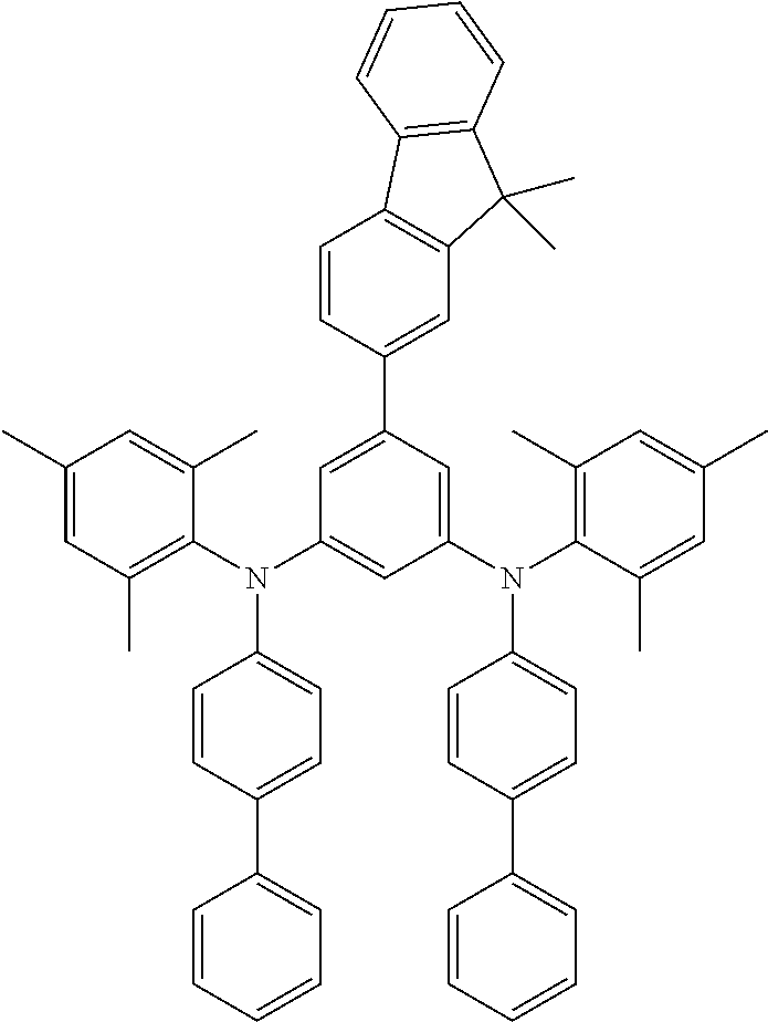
C1(C)=CC(C)=C(N(C2=CC(N(C3=C(C)C=C(C)C=C3C)C3=CC=C(C4=CC=CC=C4)C=C3)=CC(C3=CC4=C(C=C3)C3=C(C4(C)C)C=CC=C3)=C2)C2=CC=C(C3=CC=CC=C3)C=C2)C(C)=C1
